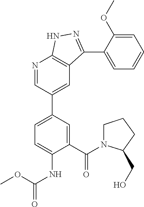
N1=CC(C2=CC=C(NC(OC)=O)C(C(=O)N3CCCC3CO)=C2)=CC2=C1NN=C2C1=CC=CC=C1OC
